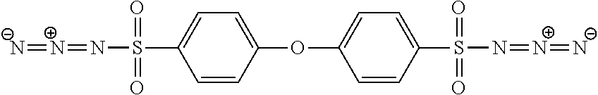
[N-]=[N+]=NS(=O)(=O)C1=CC=C(OC2=CC=C(S(=O)(=O)N=[N+]=[N-])C=C2)C=C1
